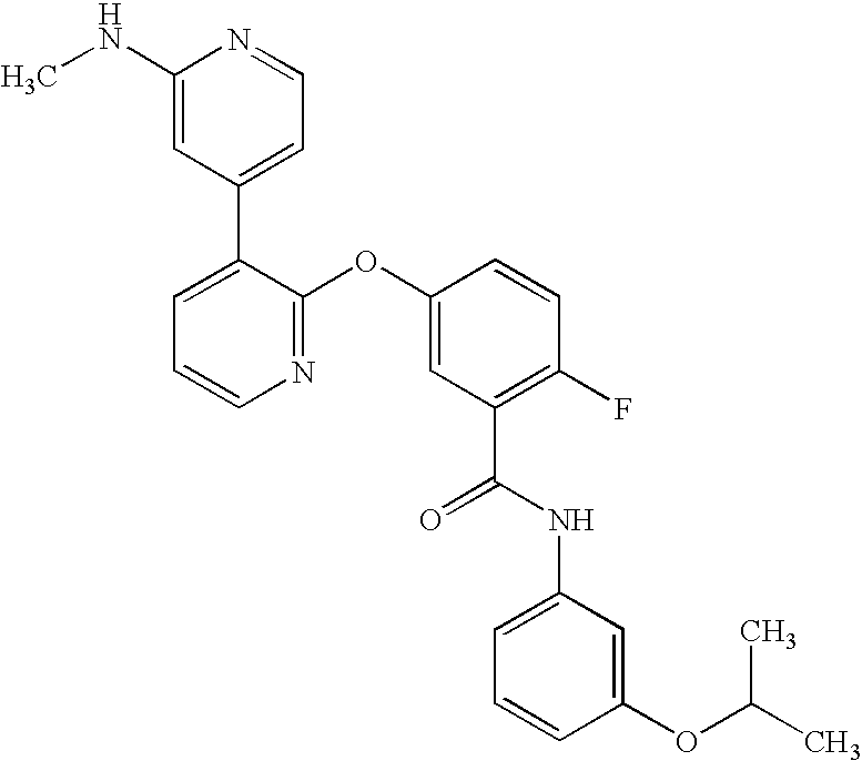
N1=C(OC2=CC(C(NC3=CC=CC(OC(C)C)=C3)=O)=C(F)C=C2)C(C2=CC=NC(NC)=C2)=CC=C1
